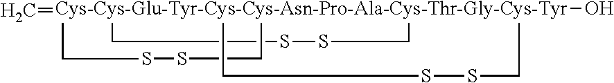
C=[Cys-Cys-Glu-Tyr-Cys-Cys-Asn-Pro-Ala-Cys-Thr-Gly-Cys-Tyr]123(O)(CSSC1)(CSSC2)CSSC3
